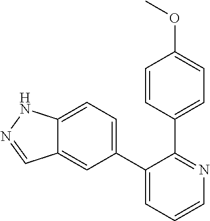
C12=CC=C(C3=CC=CN=C3C3=CC=C(OC)C=C3)C=C1C=NN2
